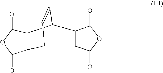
C1(=O)OC(=O)C2C1C1C3C(=O)OC(=O)C3C2C=C1
